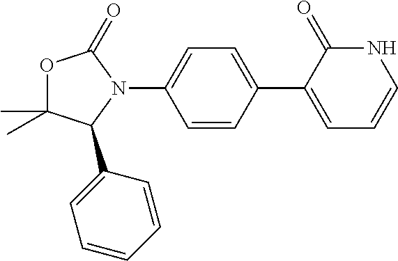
C1(C2=CC=CNC2=O)=CC=C(N2C(=O)OC(C)(C)C2C2=CC=CC=C2)C=C1
